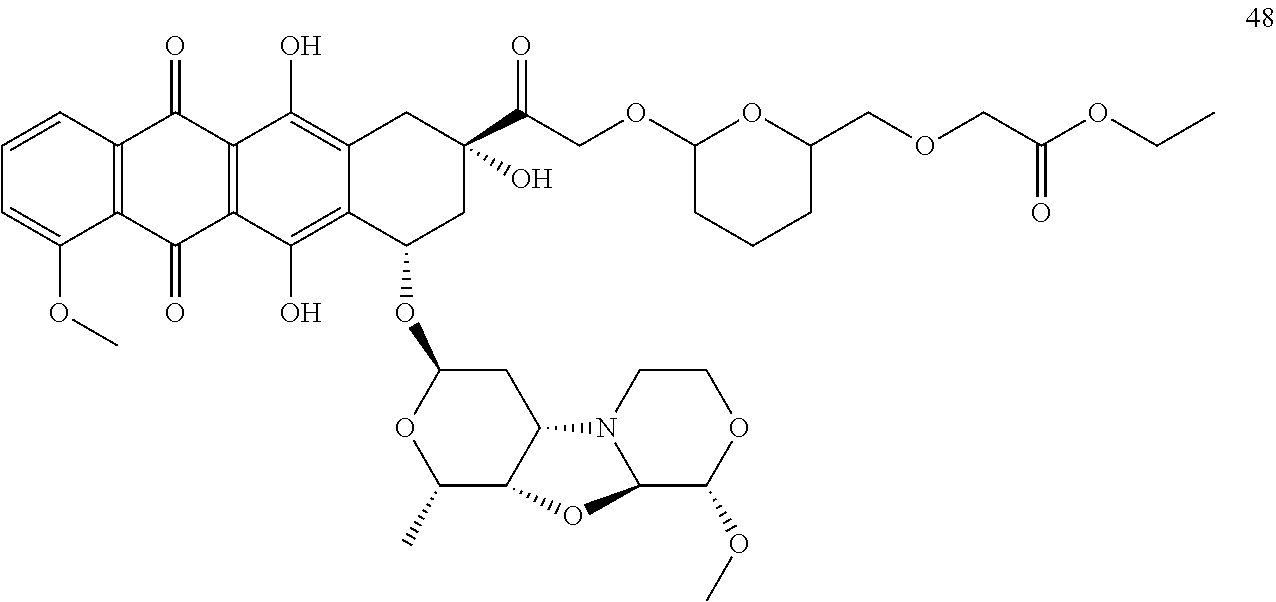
O=C(C1(O)CC2=C(O)C3=C(C(O)=C2C(OC2OC(C)C4C(C2)N2C(C(OC)OCC2)O4)C1)C(=O)C1=C(C3=O)C=CC=C1OC)COC1CCCC(COCC(=O)OCC)O1
